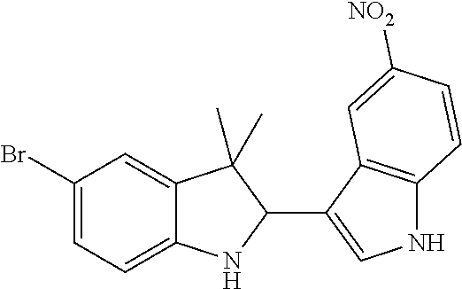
C1(Br)=CC=C2C(=C1)C(C)(C)C(C1=CNC3=C1C=C([NO2])C=C3)N2
